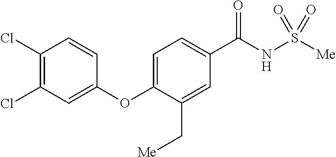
C1(Cl)=C(Cl)C=C(OC2=CC=C(C(NS([Me])(=O)=O)=O)C=C2C[Me])C=C1
